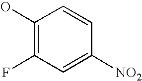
C1(O)=C(F)C=C([NO2])C=C1
